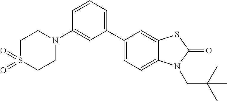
C1(C2=CC=C3C(=C2)SC(=O)N3CC(C)(C)C)=CC=CC(N2CCS(=O)(=O)CC2)=C1
